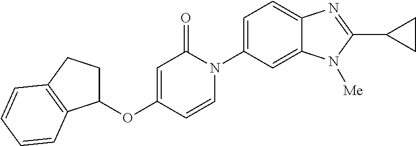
C1(OC2=CC(=O)N(C3=CC=C4C(=C3)N([Me])C(C3CC3)=N4)C=C2)CCC2=C1C=CC=C2
